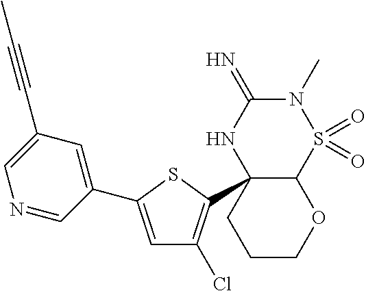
C12C(C3=C(Cl)C=C(C4=CC(C#CC)=CN=C4)S3)(NC(=N)N(C)S1(=O)=O)CCCO2
